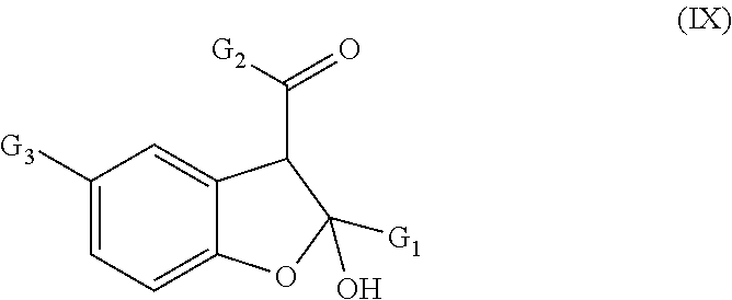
C1([G3])=CC=C2C(=C1)C(C(=O)[G2])C([G1])(O)O2
